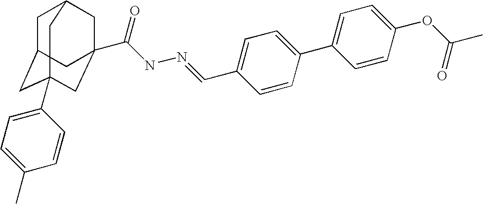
C1C2CC3(C4=CC=C(C)C=C4)CC(C(NN=CC4=CC=C(C5=CC=C(OC(C)=O)C=C5)C=C4)=O)(CC1C3)C2
